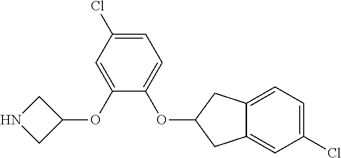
C1(OC2CNC2)=CC(Cl)=CC=C1OC1CC2=CC(Cl)=CC=C2C1
